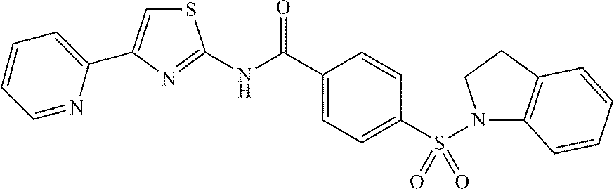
C1=CC(C(NC2=NC(C3=CC=CC=N3)=CS2)=O)=CC=C1S(=O)(=O)N1C2=C(CC1)C=CC=C2
